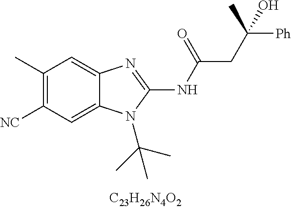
C1(C)=C([CN])C=C2C(=C1)N=C(NC(CC([Ph])(C)O)=O)N2C(C)(C)C
